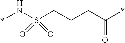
*NS(CCCC(*)=O)(=O)=O.[H]
